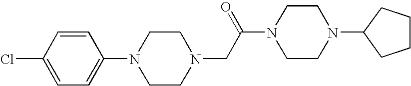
C1=CC(Cl)=CC=C1N1CCN(CC(N2CCN(C3CCCC3)CC2)=O)CC1
